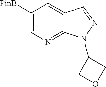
C1([PinB])=CN=C2C(=C1)C=NN2C1COC1
